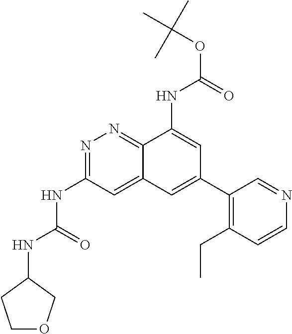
N(C(=O)NC1=NN=C2C(=C1)C=C(C1=C(CC)C=CN=C1)C=C2NC(OC(C)(C)C)=O)C1CCOC1
